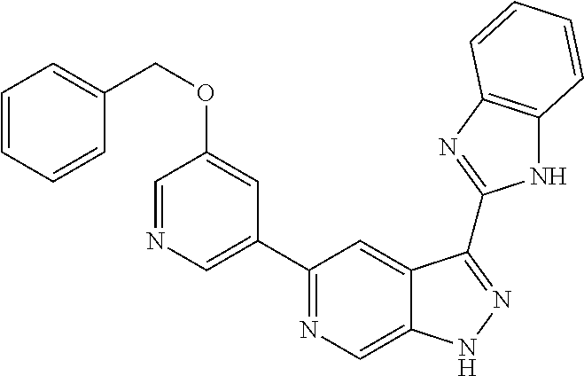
C1(C2=NC=C3C(=C2)C(C2=NC4=C(N2)C=CC=C4)=NN3)=CN=CC(OCC2=CC=CC=C2)=C1
